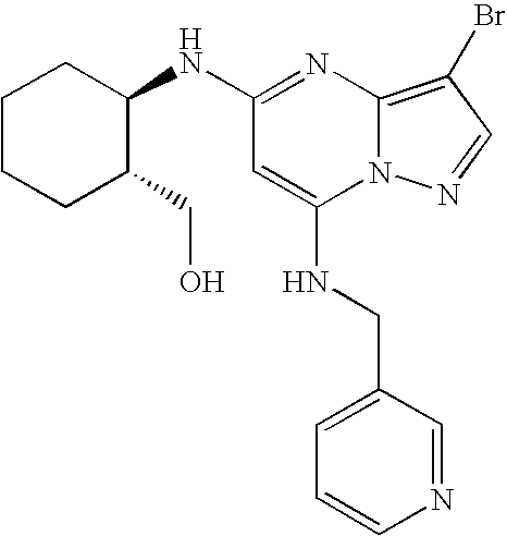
C1=CN=CC(CNC2=CC(NC3CCCCC3CO)=NC3=C(Br)C=NN23)=C1
